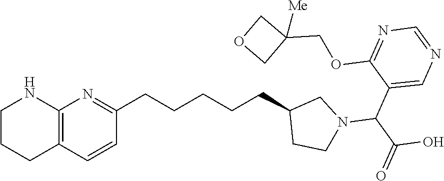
C(C1=CN=CN=C1OCC1([Me])COC1)(C(O)=O)N1CC(CCCCCC2=NC3=C(C=C2)CCCN3)CC1
